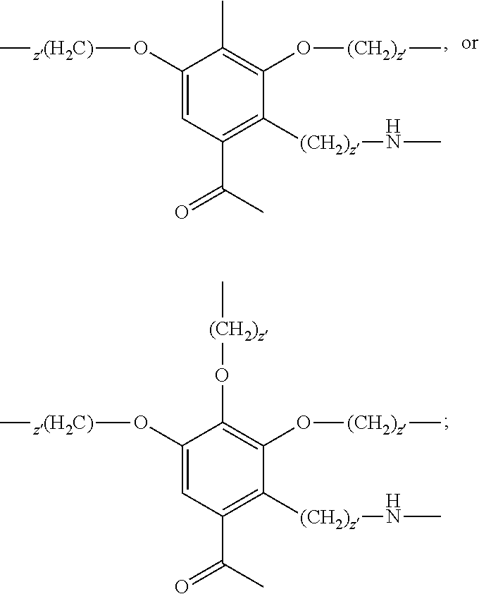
[z(H2C)](OC1=CC(C(C)=O)=C([(CH2)z]NC)C(O[(CH2)z]C)=C1O[(CH2)z]C)C.[z(H2C)](OC1=CC(C(C)=O)=C([(CH2)z]NC)C(O[(CH2)z]C)=C1C)C
